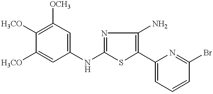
C1(NC2=CC([OCH3])=C([H3CO])C([H3CO])=C2)=NC(N)=C(C2=CC=CC(Br)=N2)S1
